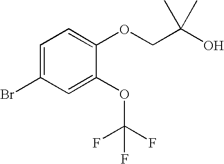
BrC1=CC=C(OCC(O)(C)C)C(OC(F)(F)F)=C1
